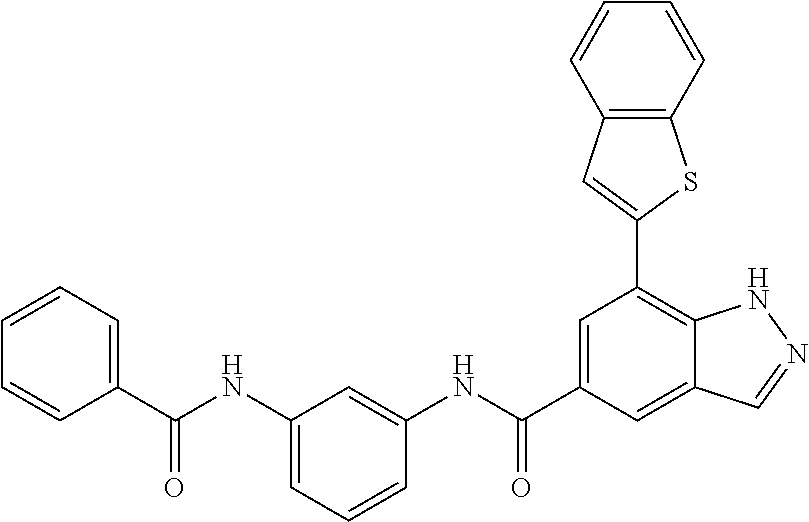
C1=C(C(NC2=CC(NC(C3=CC=CC=C3)=O)=CC=C2)=O)C=C2C(=C1C1=CC3=C(S1)C=CC=C3)NN=C2
